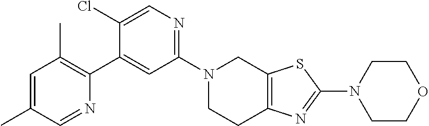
N1(C2=NC=C(Cl)C(C3=C(C)C=C(C)C=N3)=C2)CCC2=C(C1)SC(N1CCOCC1)=N2
